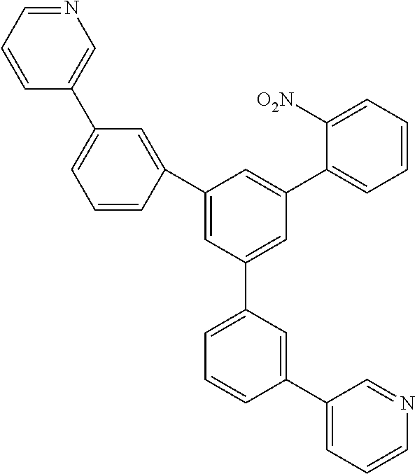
N1=CC=CC(C2=CC=CC(C3=CC(C4=CC=CC(C5=CC=CN=C5)=C4)=CC(C4=CC=CC=C4[O2N])=C3)=C2)=C1
